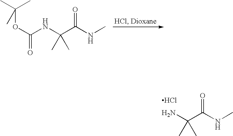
CC(C)(OC(=O)NC(C(NC)=O)(C)C)C.NC(C(NC)=O)(C)C.Cl
